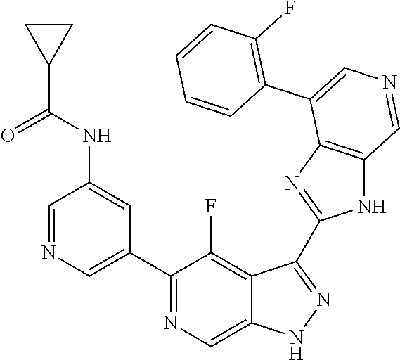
C1(C2=CN=CC(NC(C3CC3)=O)=C2)=NC=C2C(=C1F)C(C1=NC3=C(N1)C=NC=C3C1=C(F)C=CC=C1)=NN2
